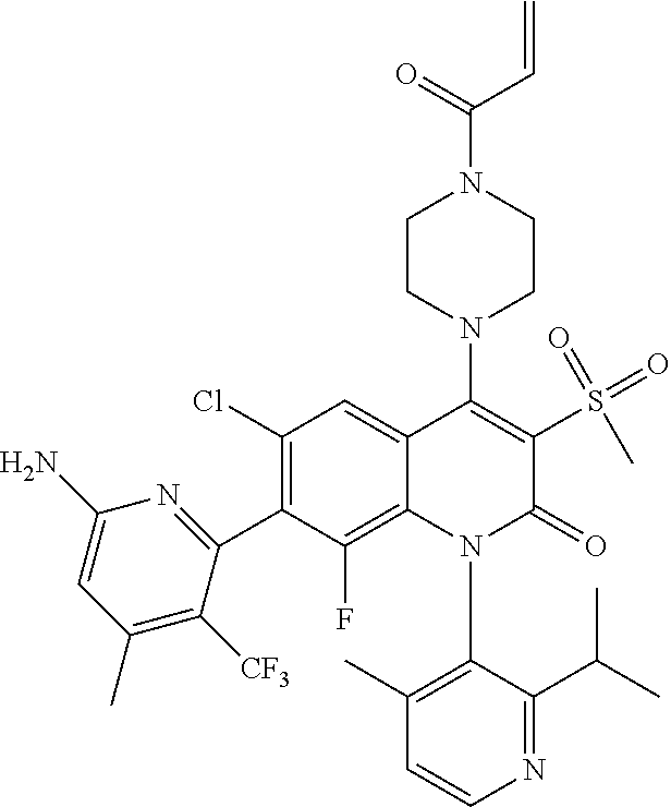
C1=CN=C(C(C)C)C(N2C(=O)C(S(=O)(=O)C)=C(N3CCN(C(C=C)=O)CC3)C3=CC(Cl)=C(C4=NC(N)=CC(C)=C4[CF3])C(F)=C23)=C1C
